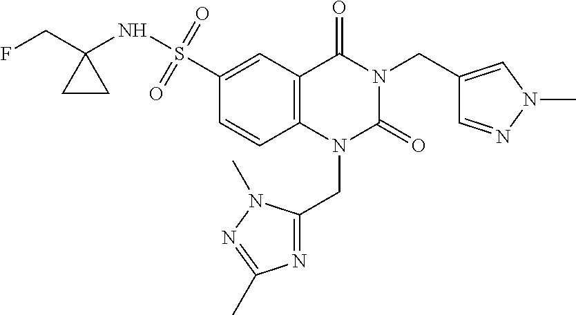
C1(S(=O)(=O)NC2(CF)CC2)=CC2=C(C=C1)N(CC1=NC(C)=NN1C)C(=O)N(CC1=CN(C)N=C1)C2=O
